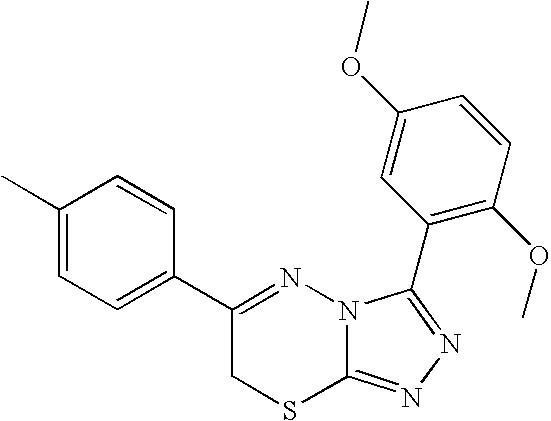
C1=C(C)C=CC(C2=NN3C(=NN=C3C3=C(OC)C=CC(OC)=C3)SC2)=C1
